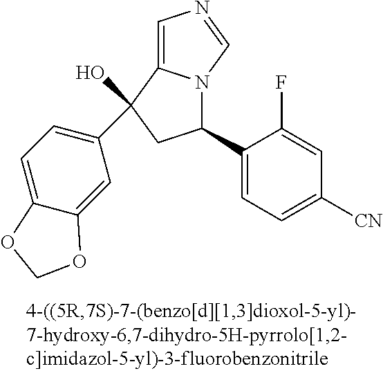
C1=C2N(C=N1)C(C1=CC=C([CN])C=C1F)CC2(C1=CC=C2C(=C1)OCO2)O
